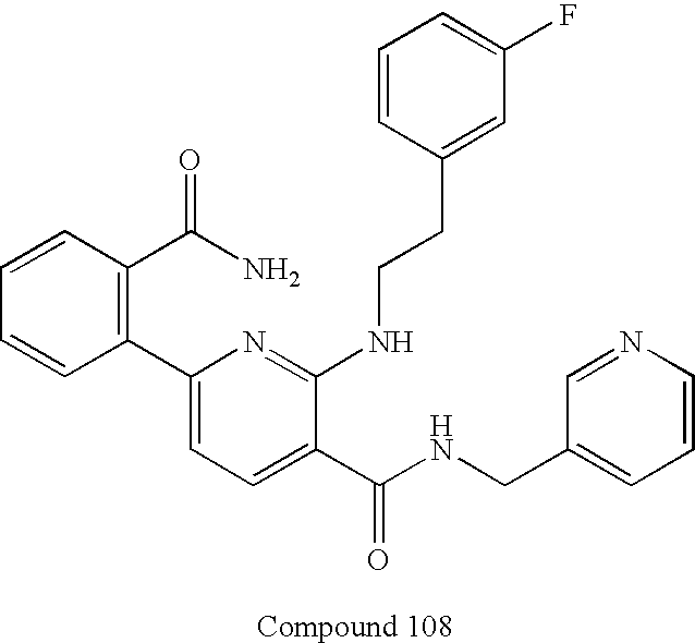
C1(C2=CC=C(C(NCC3=CC=CN=C3)=O)C(NCCC3=CC(F)=CC=C3)=N2)=C(C(N)=O)C=CC=C1
